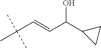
CC(C=CC(C1CC1)O)(C)C
